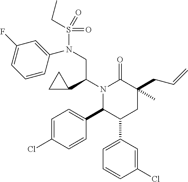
N1(C(C2CC2)CN(S(CC)(=O)=O)C2=CC(F)=CC=C2)C(C2=CC=C(Cl)C=C2)C(C2=CC=CC(Cl)=C2)CC(CC=C)(C)C1=O
